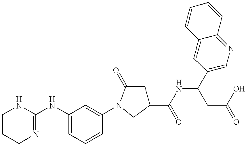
C1CCN=C(NC2=CC=CC(N3C(=O)CC(C(=O)NC(C4=CN=C5C(=C4)C=CC=C5)CC(=O)O)C3)=C2)N1
